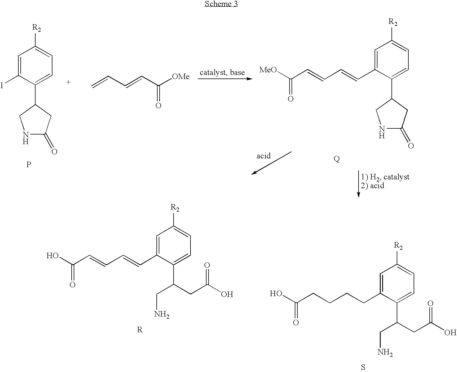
OC(C=CC=CC1=CC([R2])=CC=C1C(CN)CC(O)=O)=O.OC(CCCCC1=CC([R2])=CC=C1C(CN)CC(O)=O)=O.S.C1=C(I)C(C2CNC(=O)C2)=CC=C1[R2].C=CC=CC([OMe])=O.[MeO]C(C=CC=CC1=CC([R2])=CC=C1C1CNC(=O)C1)=O.P
